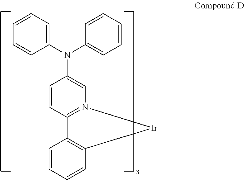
C1=CC2=N(C=C1N(C1=CC=CC=C1)C1=CC=CC=C1)[Ir]C1=C2C=CC=C1
